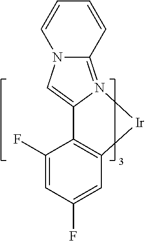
C12=N3C(=CN1C=CC=C2)C1=C([Ir]3)C=C(F)C=C1F
